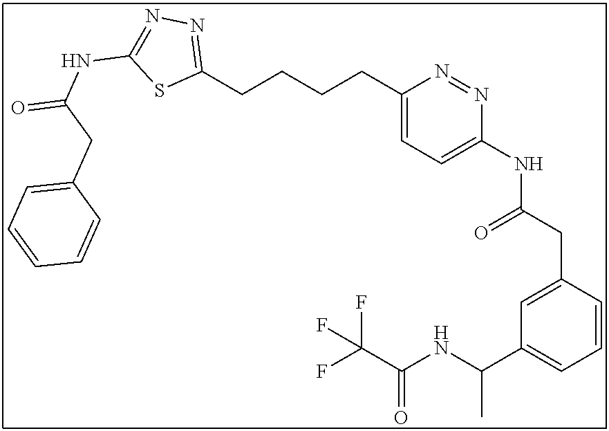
C1(CCCCC2=NN=C(NC(=O)CC3=CC=CC=C3)S2)=CC=C(NC(CC2=CC(C(NC(=O)C(F)(F)F)C)=CC=C2)=O)N=N1
